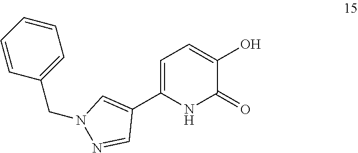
C1=C(C2=CN(CC3=CC=CC=C3)N=C2)NC(=O)C(O)=C1
